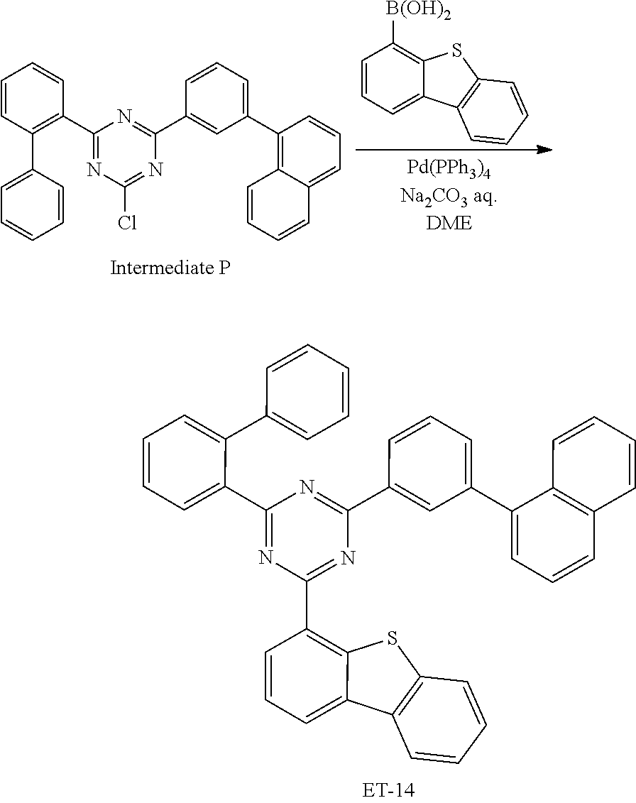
C1=CC=CC2=C1C1=CC=CC([B(OH)2])=C1S2.C1=CC=C(C2=C3C(=CC=C2)C=CC=C3)C=C1C1=NC(C2=C(C3=CC=CC=C3)C=CC=C2)=NC(Cl)=N1.C12=C(C=CC=C1)C=CC=C2C1=CC=CC(C2=NC(C3=CC=CC=C3C3=CC=CC=C3)=NC(C3=C4SC5=C(C=CC=C5)C4=CC=C3)=N2)=C1
